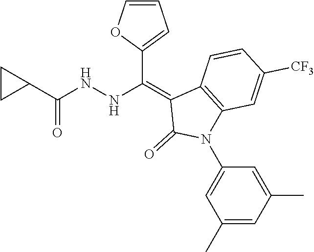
C1(C(=C2C(=O)N(C3=CC(C)=CC(C)=C3)C3=C2C=CC([CF3])=C3)NNC(C2CC2)=O)=CC=CO1
